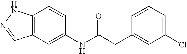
C12=C(C=C(NC(CC3=CC(Cl)=CC=C3)=O)C=C1)C=NN2
